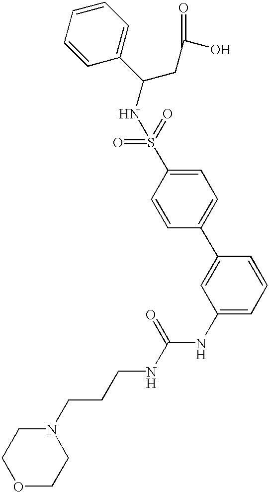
C(NC(NC1=CC=CC(C2=CC=C(S(=O)(=O)NC(CC(O)=O)C3=CC=CC=C3)C=C2)=C1)=O)CCN1CCOCC1
